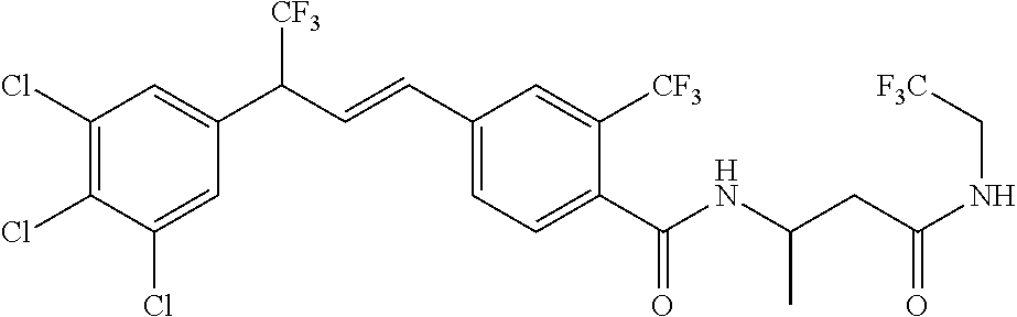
C1(Cl)=C(Cl)C(Cl)=CC(C(C=CC2=CC=C(C(NC(CC(NC[F3C])=O)C)=O)C([CF3])=C2)[CF3])=C1
